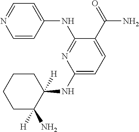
C1=CC(NC2=NC(NC3([H])CCCCC3(N)[H])=CC=C2C(=O)N)=CC=N1
